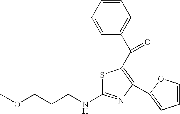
S1C(NCCCOC)=NC(C2=CC=CO2)=C1C(C1=CC=CC=C1)=O
